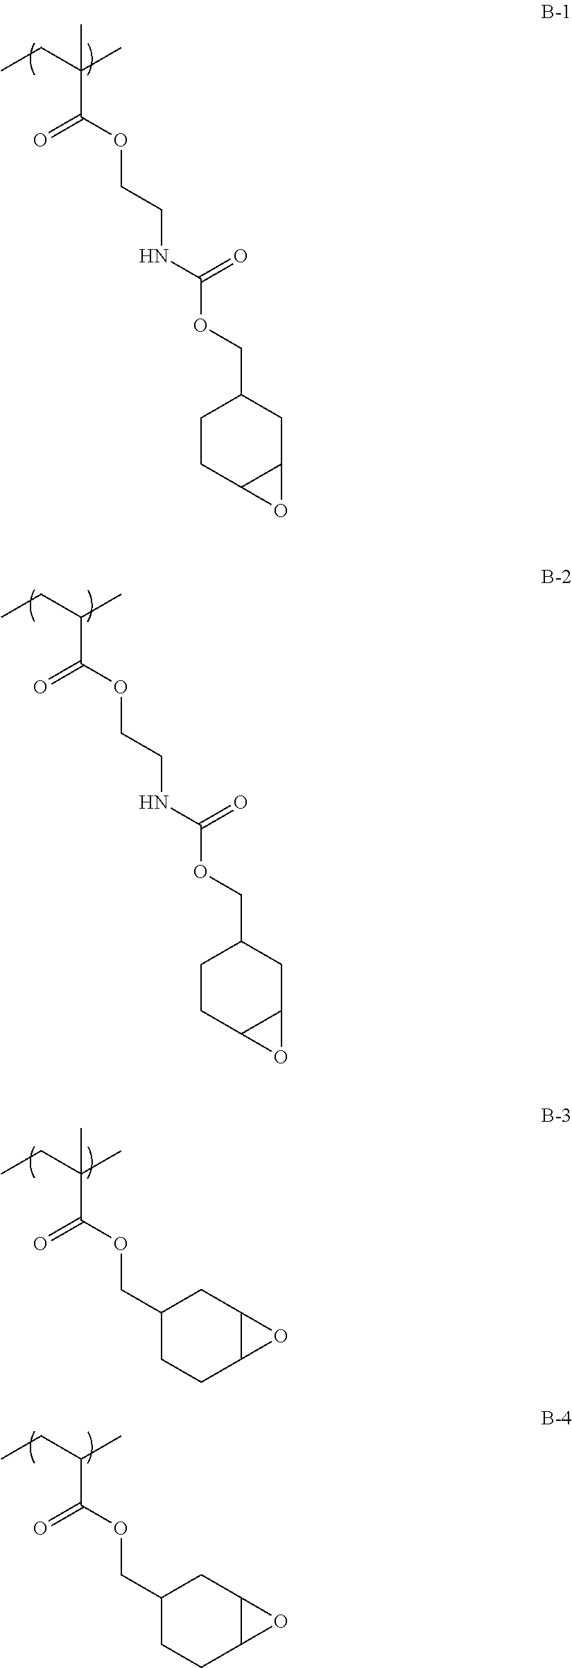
CCC(C)(C)C(OCCNC(OCC1CCC2C(C1)O2)=O)=O.CCC(C)C(OCCNC(OCC1CCC2C(C1)O2)=O)=O.CCC(C)(C(OCC1CCC2C(C1)O2)=O)C.CCC(C)C(OCC1CCC2C(C1)O2)=O
